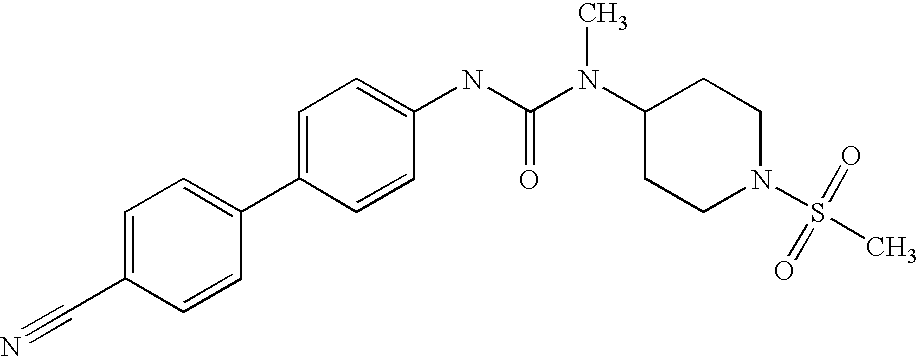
C1=C(C#N)C=CC(C2=CC=C(NC(N(C3CCN(S(C)(=O)=O)CC3)C)=O)C=C2)=C1
